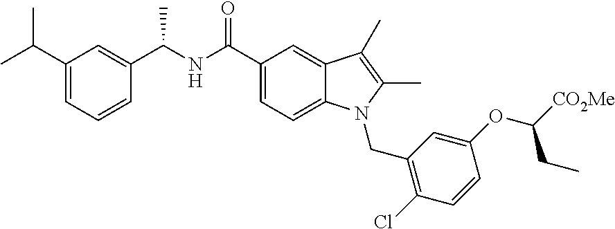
C1(C(NC(C2=CC(C(C)C)=CC=C2)C)=O)=CC=C2C(=C1)C(C)=C(C)N2CC1=C(Cl)C=CC(OC([CO2Me])CC)=C1
